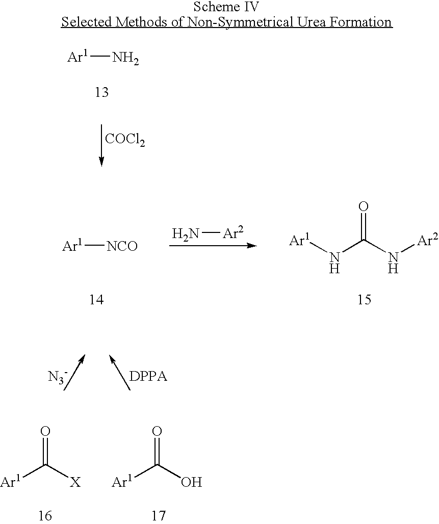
[Ar1][NCO].N[Ar2].[Ar1]NC(N[Ar2])=O.[Ar1]C(O)=O.[Ar1]C([X])=O.[Ar1]N.[COCl2]
